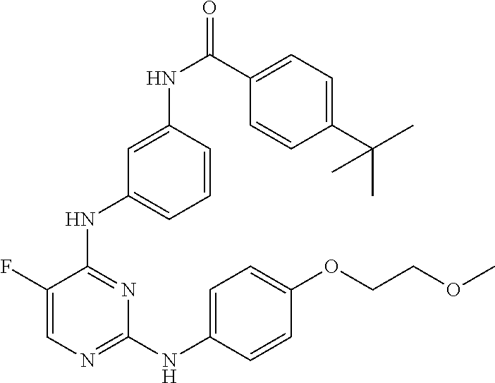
C1(F)=CN=C(NC2=CC=C(OCCOC)C=C2)N=C1NC1=CC=CC(NC(=O)C2=CC=C(C(C)(C)C)C=C2)=C1
